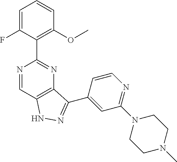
C1=C(F)C(C2=NC3=C(C=N2)NN=C3C2=CC(N3CCN(C)CC3)=NC=C2)=C(OC)C=C1
